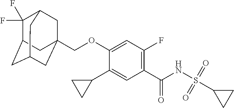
C1(C2CC2)=CC(C(NS(C2CC2)(=O)=O)=O)=C(F)C=C1OCC12CC3C(F)(F)C(CC(C1)C3)C2
